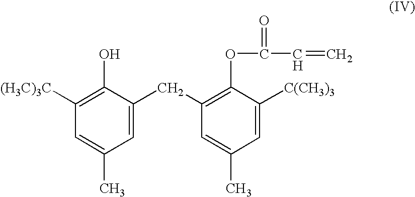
C1=C(CC2=C(OC(=O)C=C)C([C(CH3)3])=CC(C)=C2)C(O)=C([(H3C)3C])C=C1C
